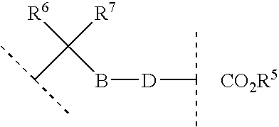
[R6]C([R7])(B[D]C(C)C)C(C)C.[CO2R5]
